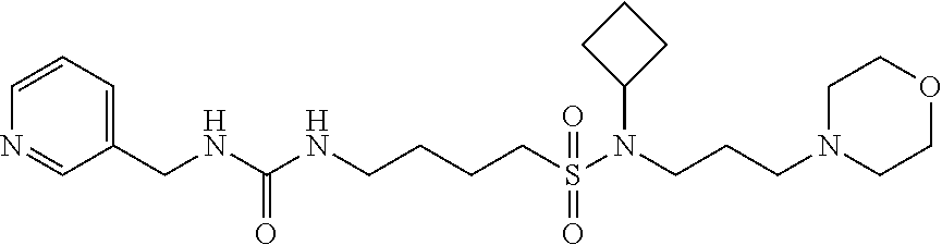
C1=CC=C(CNC(NCCCCS(N(CCCN2CCOCC2)C2CCC2)(=O)=O)=O)C=N1
